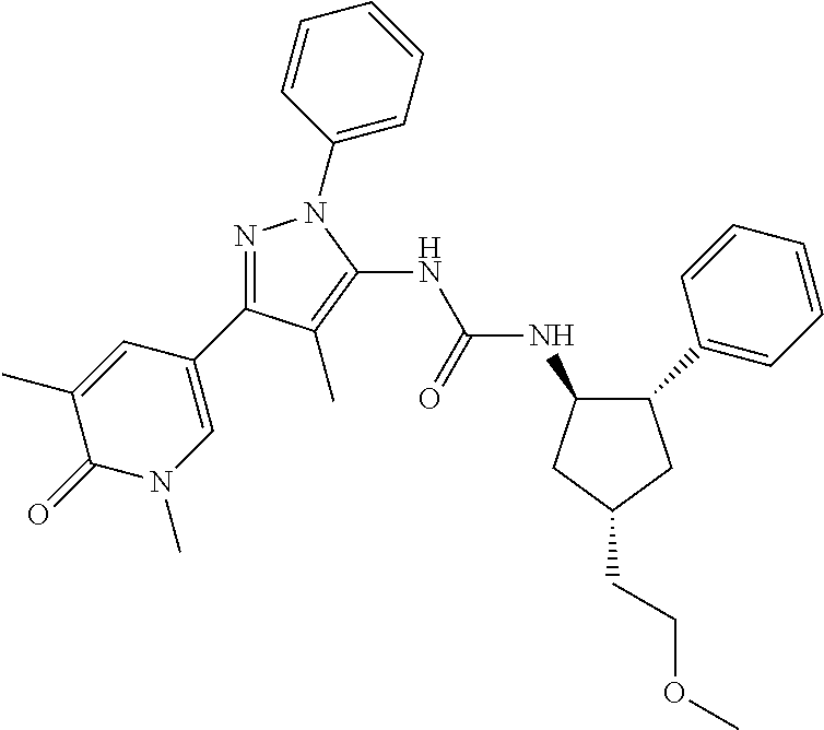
N1=C(C2=CN(C)C(=O)C(C)=C2)C(C)=C(NC(NC2C(C3=CC=CC=C3)CC(CCOC)C2)=O)N1C1=CC=CC=C1
